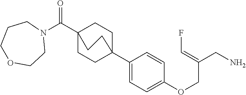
N1(C(C23CCC(C4=CC=C(OCC(CN)=CF)C=C4)(CC2)CC3)=O)CCCOCC1
